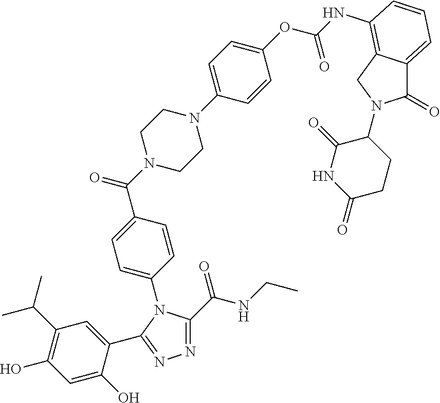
C1=C(O)C(C2=NN=C(C(NCC)=O)N2C2=CC=C(C(N3CCN(C4=CC=C(OC(=O)NC5=C6C(=CC=C5)C(=O)N(C5C(=O)NC(=O)CC5)C6)C=C4)CC3)=O)C=C2)=CC(C(C)C)=C1O
